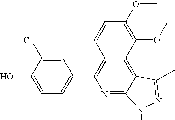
C1=C(O)C(Cl)=CC(C2=C3C(=C4C(=N2)NN=C4C)C(OC)=C(OC)C=C3)=C1
